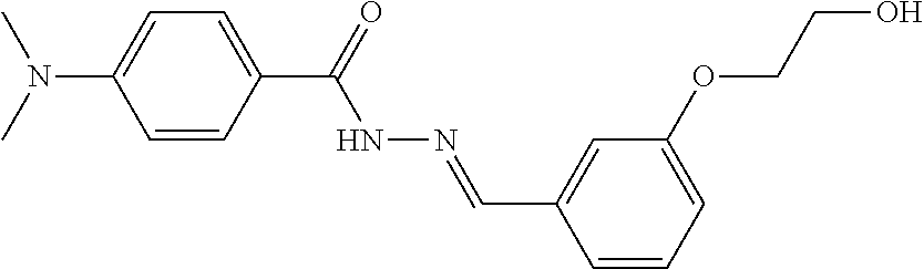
C1=C(C(=O)NN=CC2=CC(OCCO)=CC=C2)C=CC(N(C)C)=C1
